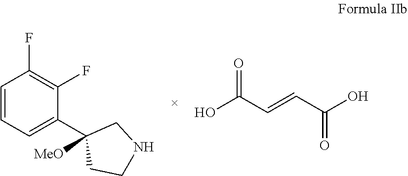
C1=CC=C(C2([MeO])CCNC2)C(F)=C1F.OC(C=CC(O)=O)=O
